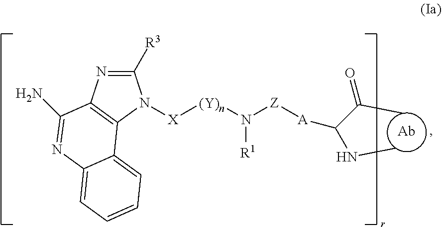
C1([R3])=NC2=C(N1[X][(Y)n]N([Z][A]C(NC)C(C)=O)[R1])C1=CC=CC=C1N=C2N.[Ab]
